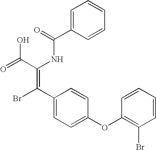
C1=C(C(=O)NC(C(=O)O)=C(C2=CC=C(OC3=C(Br)C=CC=C3)C=C2)Br)C=CC=C1
